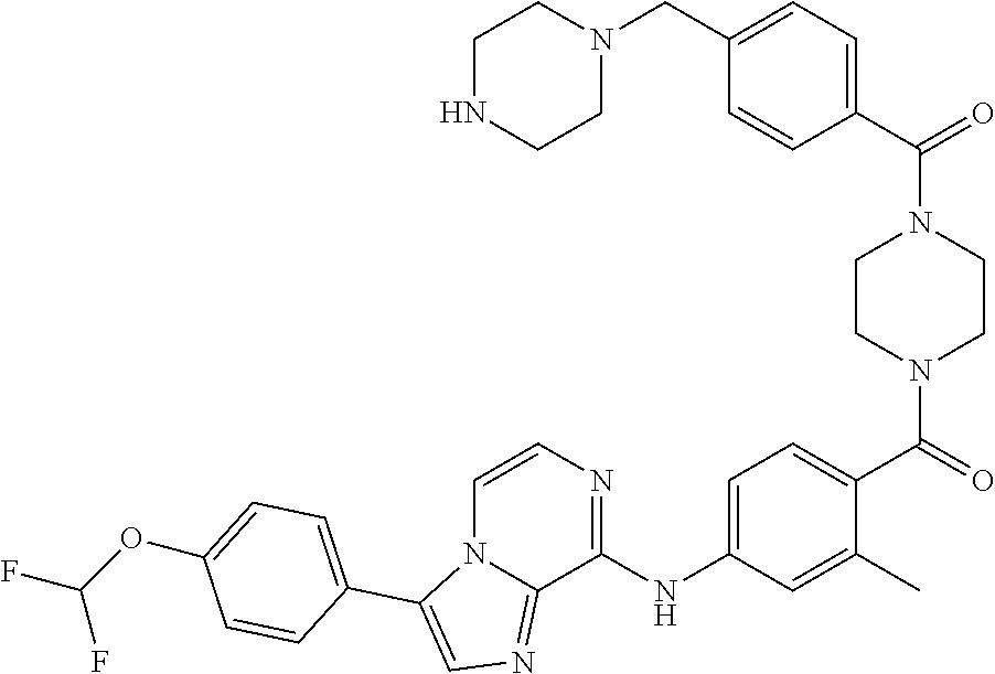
C1(C(N2CCN(C(=O)C3=CC=C(NC4=NC=CN5C4=NC=C5C4=CC=C(OC(F)F)C=C4)C=C3C)CC2)=O)=CC=C(CN2CCNCC2)C=C1
